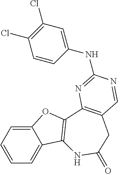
C1=CC=C2C(=C1)OC1=C2NC(=O)CC2=C1N=C(NC1=CC(Cl)=C(Cl)C=C1)N=C2
